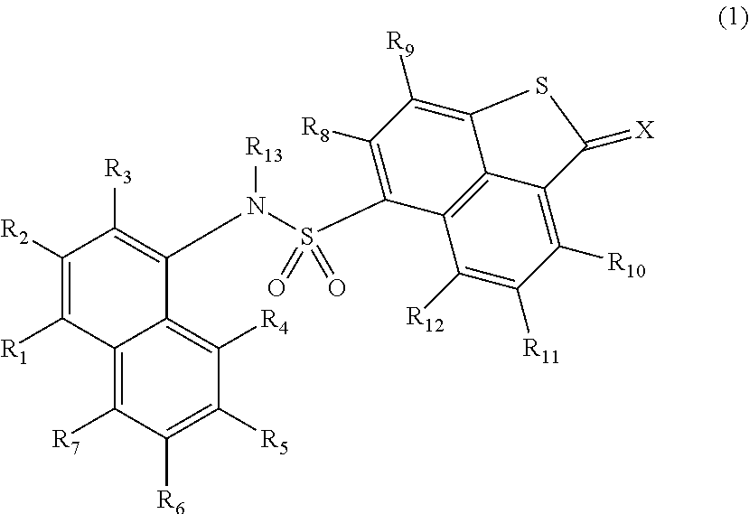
C12=C([R7])C([R6])=C([R5])C([R4])=C1C(N(S(C1=C([R8])C([R9])=C3C4=C1C([R12])=C([R11])C([R10])=C4C(=[X])S3)(=O)=O)[R13])=C([R3])C([R2])=C2[R1]
